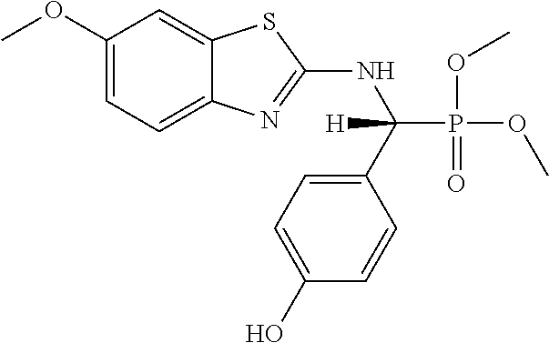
C1(OC)=CC=C2C(=C1)SC(NC(C1=CC=C(O)C=C1)(P(OC)(=O)OC)[H])=N2
